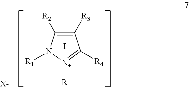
C1([R3])=C([R2])N([R1])[N+]([R])=C1[R4].I.[X-]
